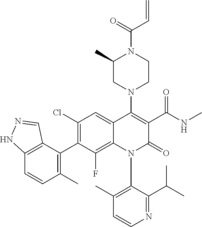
C1=CN=C(C(C)C)C(N2C(=O)C(C(NC)=O)=C(N3CC(C)N(C(=O)C=C)CC3)C3=CC(Cl)=C(C4=C(C)C=CC5=C4C=NN5)C(F)=C23)=C1C
